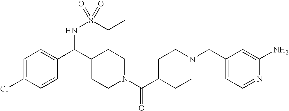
C1=C(Cl)C=CC(C(C2CCN(C(C3CCN(CC4=CC=NC(N)=C4)CC3)=O)CC2)NS(CC)(=O)=O)=C1
